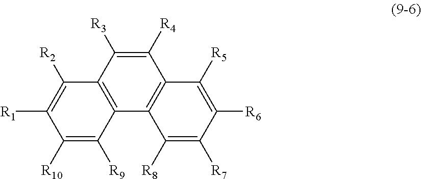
C1([R4])=C([R3])C2=C(C3=C1C([R5])=C([R6])C([R7])=C3[R8])C([R9])=C([R10])C([R1])=C2[R2]
